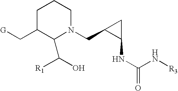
C1C(C[G])C(C([R1])O)N(CC2C(NC(N[R3])=O)C2)CC1
